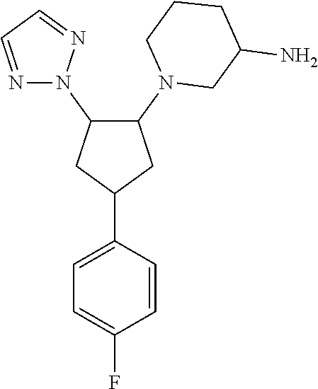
C1(N2CC(N)CCC2)C(N2N=CC=N2)CC(C2=CC=C(F)C=C2)C1
